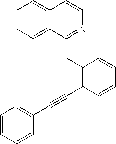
C1=CC=C2C(=C1)C=CN=C2CC1=C(C#CC2=CC=CC=C2)C=CC=C1
